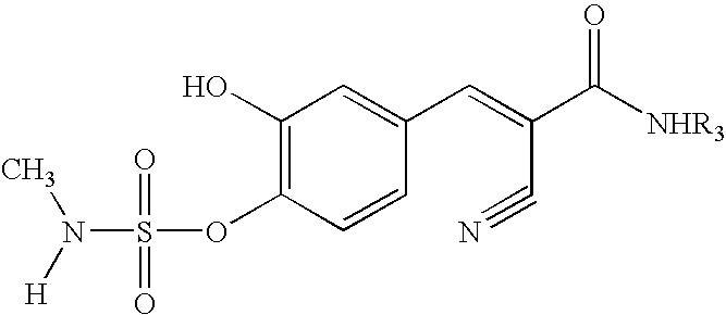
C1(O)=C(OS(N([H])C)(=O)=O)C=CC(C=C(C([NHR3])=O)C#N)=C1
